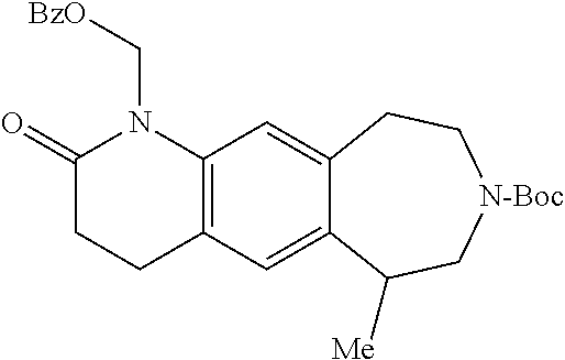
C1(=O)CCC2=C(N1C[BzO])C=C1C(=C2)C([Me])C[N-Boc]CC1
